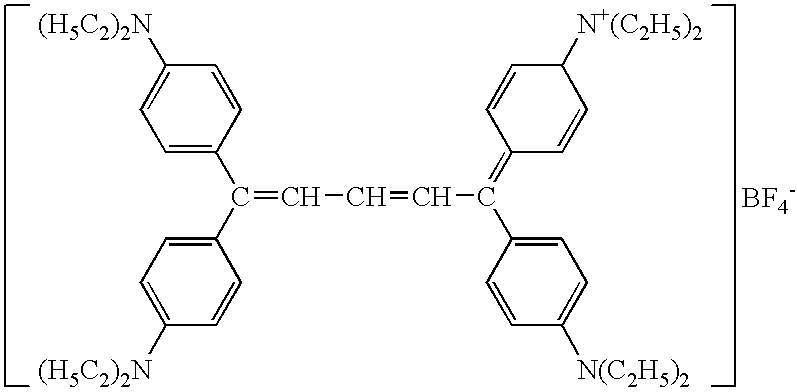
C1=C(C(C2=CC=C([(H5C2)2N])C=C2)=CC=CC(C2=CC=C([N(C2H5)2])C=C2)=C2C=CC([N+(C2H5)2])C=C2)C=CC([(H5C2)2N])=C1.[BF4-]
